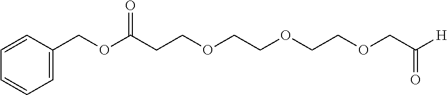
C1=C(COC(CCOCCOCCOCC([H])=O)=O)C=CC=C1
